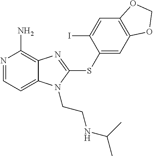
N1=CC=C2C(=C1N)N=C(SC1=CC3=C(C=C1I)OCO3)N2CCNC(C)C
